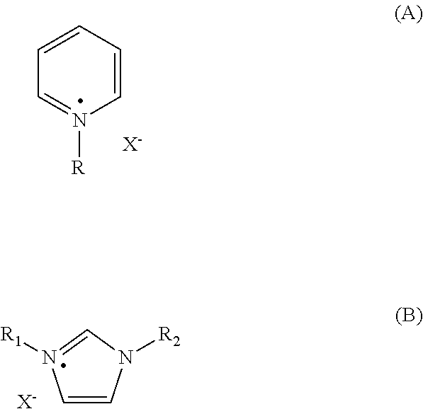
C1=CC=CC=N1[R].[X-].C1=CN([R2])C=N1[R1].[X-]
